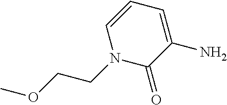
COCCN1C(=O)C(N)=CC=C1
